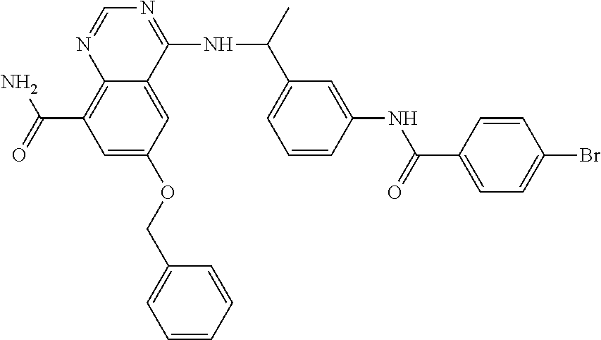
C12=C(C(N)=O)C=C(OCC3=CC=CC=C3)C=C1C(NC(C1=CC=CC(NC(=O)C3=CC=C(Br)C=C3)=C1)C)=NC=N2
